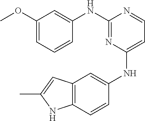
C1(OC)=CC=CC(NC2=NC(NC3=CC4=C(C=C3)NC(C)=C4)=CC=N2)=C1
